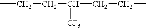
CCCC(CCC)[CF3]
